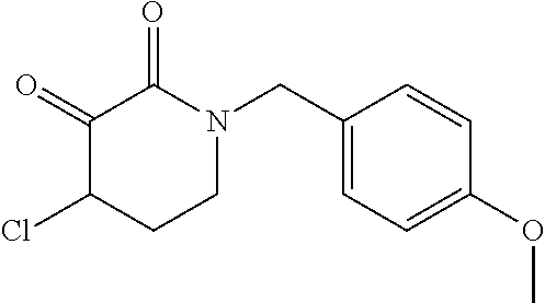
C1(=O)C(Cl)CCN(CC2=CC=C(OC)C=C2)C1=O
